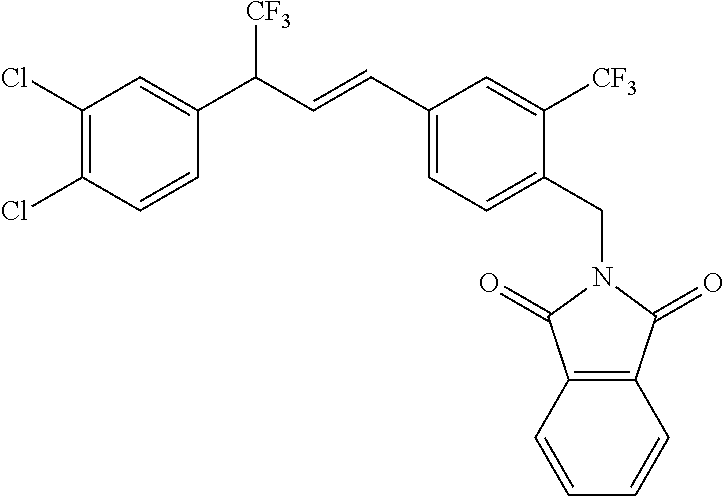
C1(CN2C(=O)C3=C(C2=O)C=CC=C3)=CC=C(C=CC(C2=CC(Cl)=C(Cl)C=C2)[CF3])C=C1[CF3]
